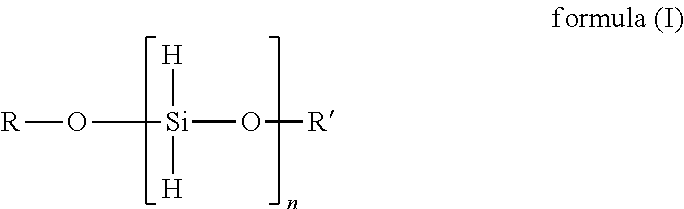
[H][Si](O[R])(O[R])[H]
